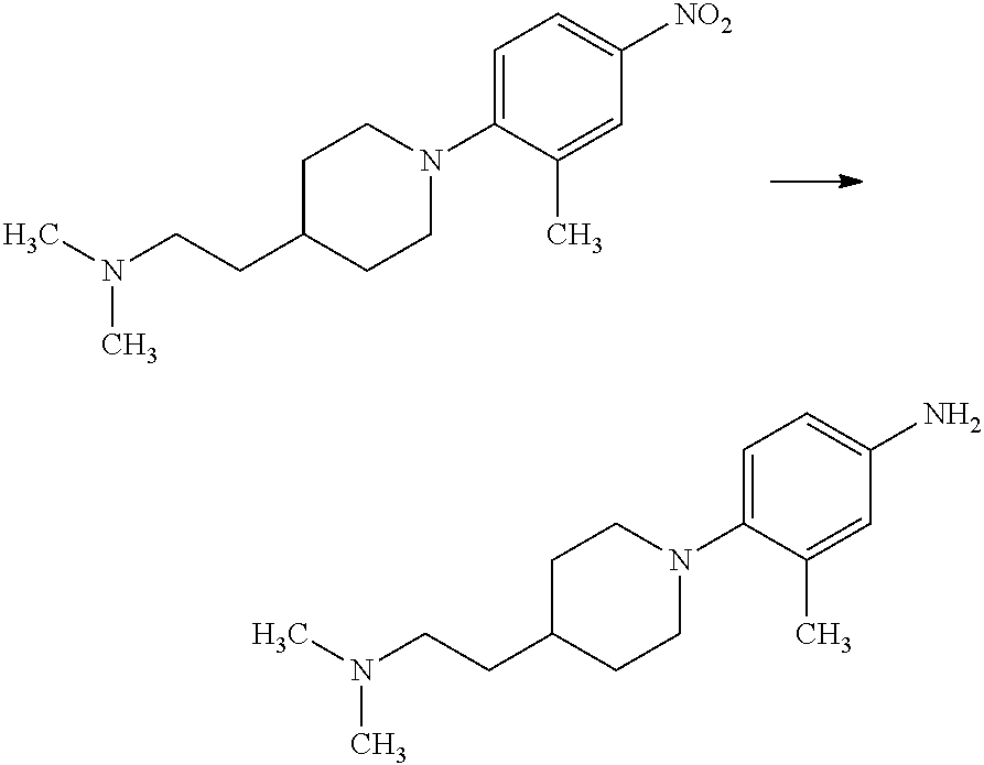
C1C(CCN(C)C)CCN(C2=CC=C([NO2])C=C2C)C1.C1C(CCN(C)C)CCN(C2=CC=C(N)C=C2C)C1
